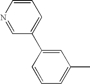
N1=CC(C2=CC(C)=CC=C2)=CC=C1
